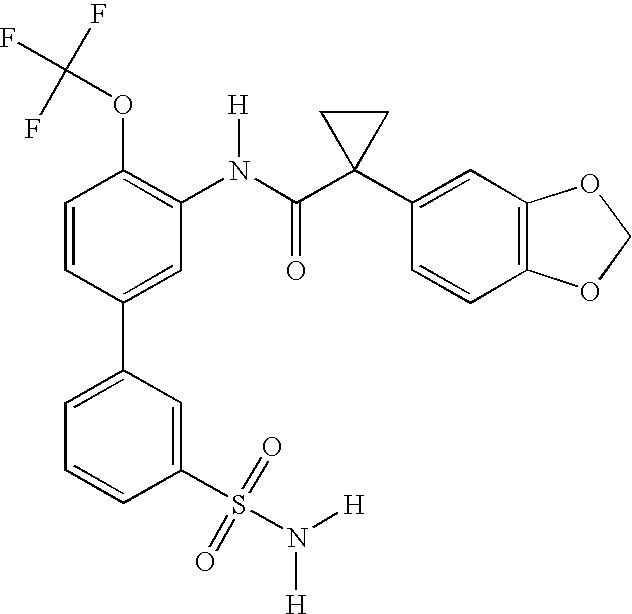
C1(N(C(C2(C3=CC4=C(C=C3)OCO4)CC2)=O)[H])=C(OC(F)(F)F)C=CC(C2=CC=CC(S(N([H])[H])(=O)=O)=C2)=C1
